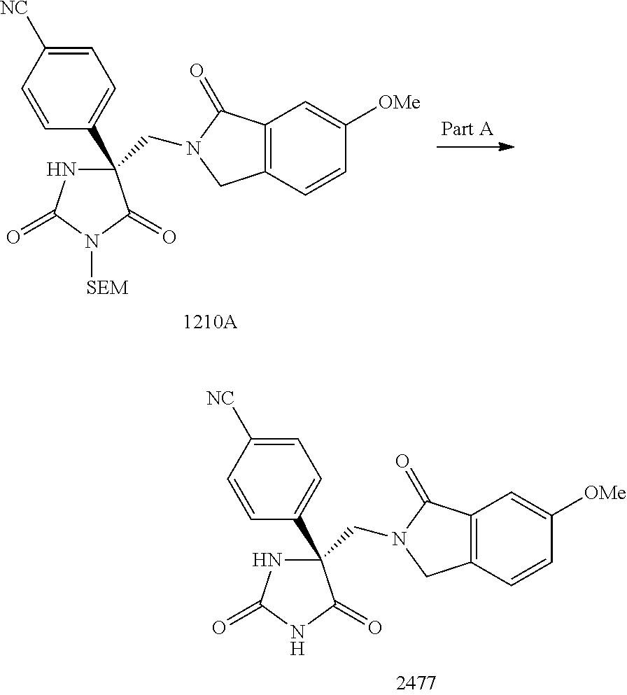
C1=C([NC])C=CC(C2(CN3C(=O)C4=C(C=CC([OMe])=C4)C3)NC(=O)N([SEM])C2=O)=C1.C1=C([NC])C=CC(C2(CN3C(=O)C4=C(C=CC([OMe])=C4)C3)NC(=O)NC2=O)=C1
